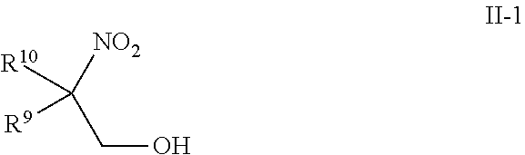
[R10]C([R9])(CO)[NO2]
